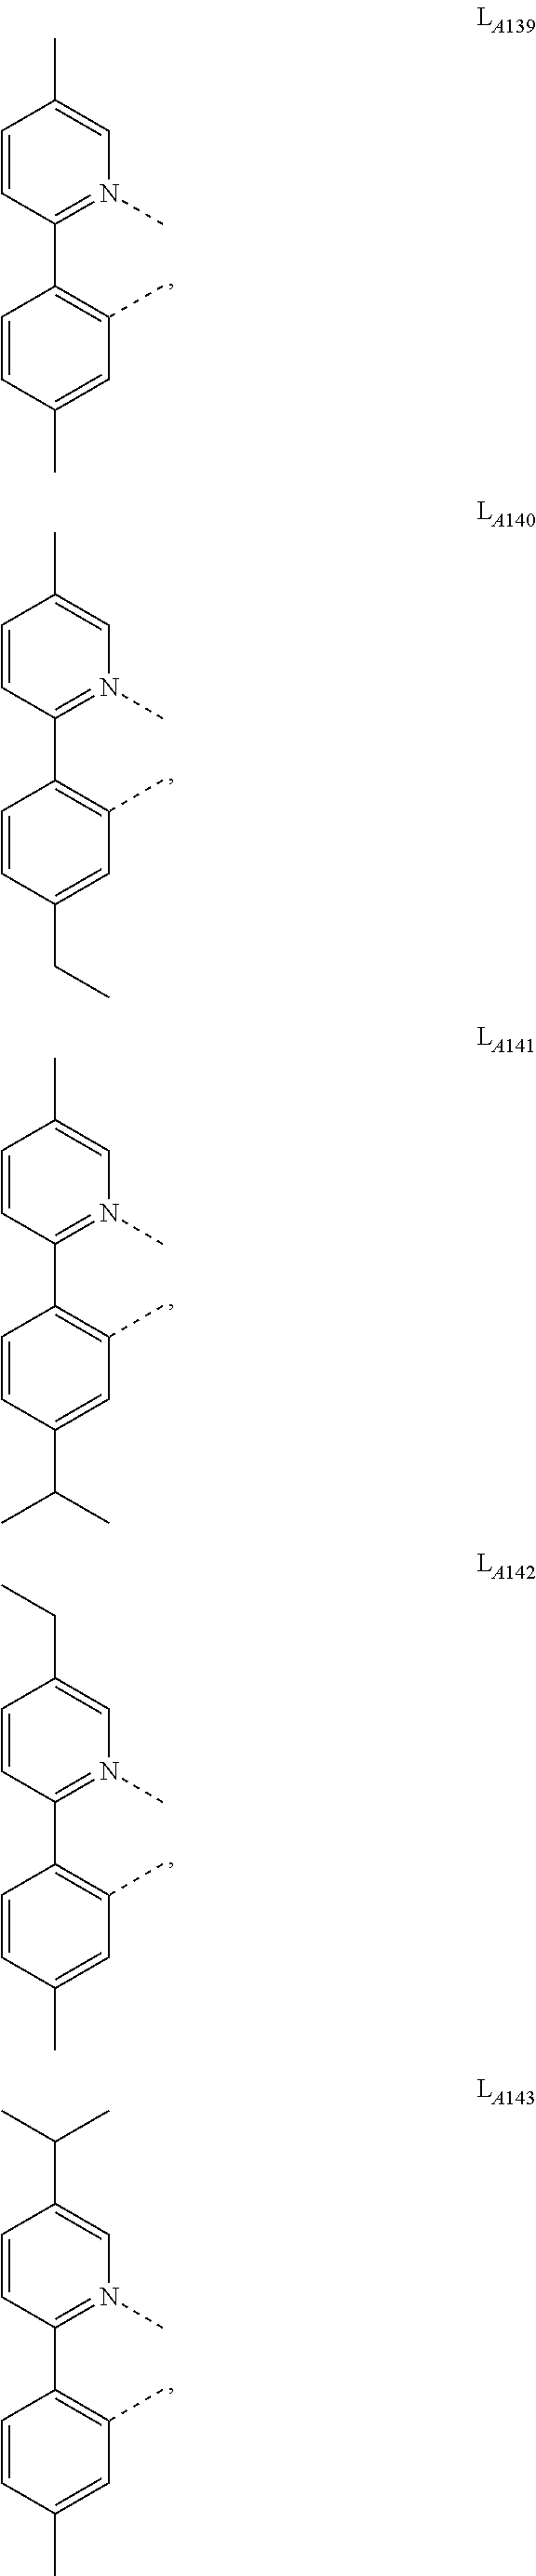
C1(C2=C(C)C=C(CC)C=C2)=N(C)C=C(C)C=C1.C1(C2=C(C)C=C(C(C)C)C=C2)=N(C)C=C(C)C=C1.C1(C2=C(C)C=C(C)C=C2)=N(C)C=C(CC)C=C1.C1(C2=C(C)C=C(C)C=C2)=N(C)C=C(C(C)C)C=C1.C1(C2=C(C)C=C(C)C=C2)=N(C)C=C(C)C=C1
